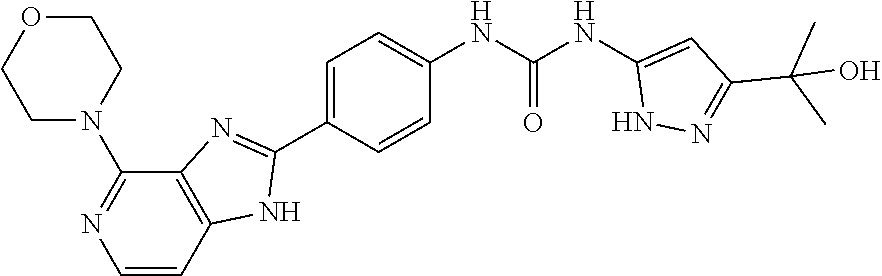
O1CCN(C2=NC=CC3=C2N=C(C2=CC=C(NC(NC4=CC(C(C)(C)O)=NN4)=O)C=C2)N3)CC1
